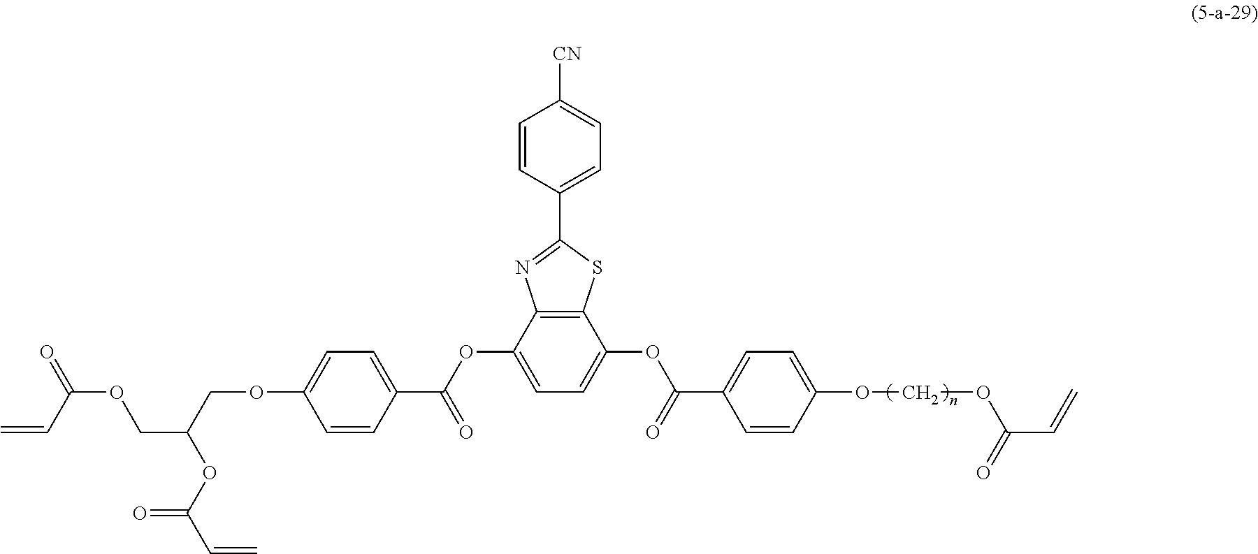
C12=C(C(OC(=O)C3=CC=C(OCC(COC(C=C)=O)OC(C=C)=O)C=C3)=CC=C1OC(C1=CC=C(OCOC(C=C)=O)C=C1)=O)N=C(C1=CC=C([CN])C=C1)S2
